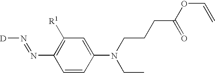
C1=CC(N(CCCC(OC=C)=O)CC)=CC([R1])=C1N=N[D]
